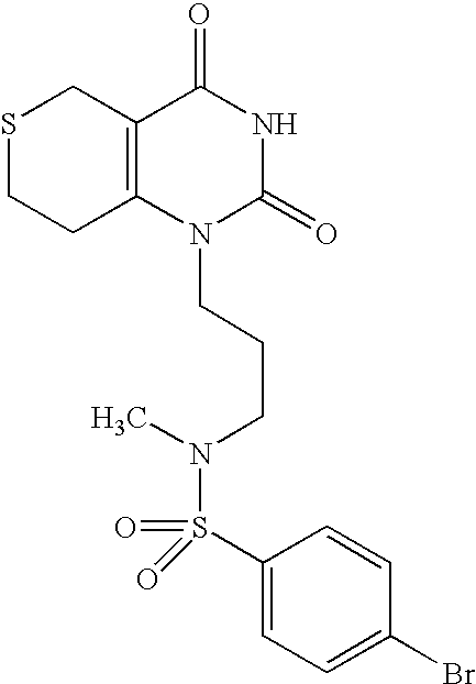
S1CCC2=C(C1)C(=O)NC(=O)N2CCCN(C)S(=O)(=O)C1=CC=C(Br)C=C1
